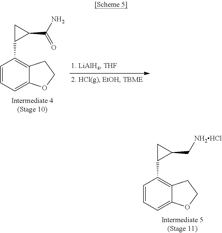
C1=CC=C2C(=C1C1C(C(N)=O)C1)CCO2.C1=CC=C2C(=C1C1C(C[NH2HCl])C1)CCO2
